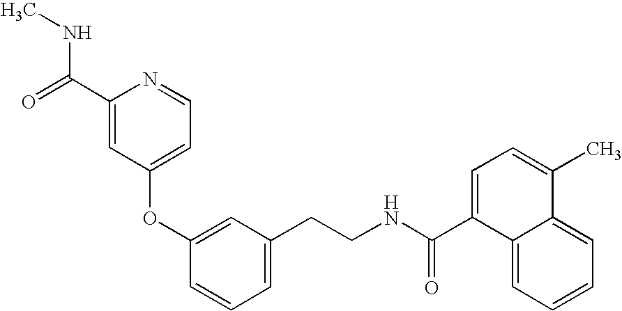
C1(OC2=CC(CCNC(=O)C3=CC=C(C)C4=CC=CC=C34)=CC=C2)=CC=NC(C(NC)=O)=C1
